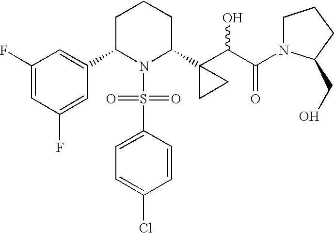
C1C(C2=CC(F)=CC(F)=C2)N(S(=O)(=O)C2=CC=C(Cl)C=C2)C(C2(C(C(=O)N3CCCC3CO)O)CC2)CC1
